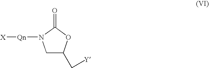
C1C(C[Y])OC(=O)N1[Qn][X]
